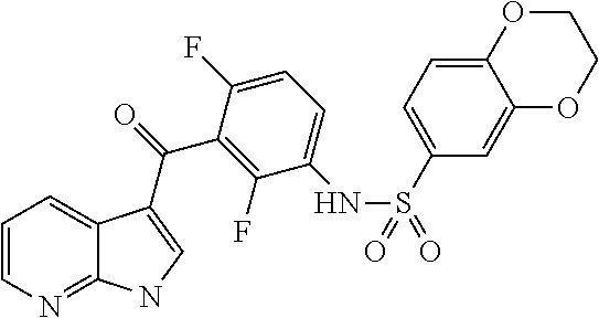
C1=CN=C2C(=C1)C(C(=O)C1=C(F)C(NS(=O)(C3=CC=C4C(=C3)OCCO4)=O)=CC=C1F)=CN2
